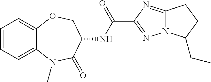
C1=CC=C2C(=C1)OCC(NC(C1=NN3C(=N1)CCC3CC)=O)C(=O)N2C
